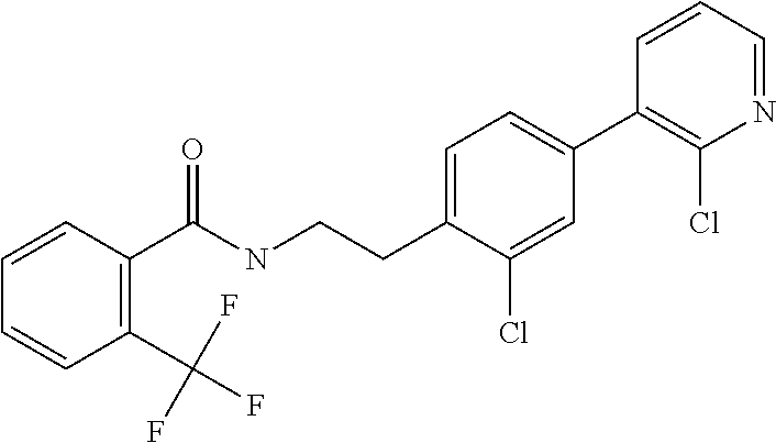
C1(C2=CC=C(CCNC(C3=C(C(F)(F)F)C=CC=C3)=O)C(Cl)=C2)=C(Cl)N=CC=C1
